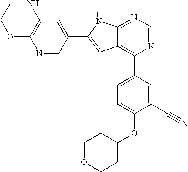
N1=CC(C2=CC3=C(C4=CC=C(OC5CCOCC5)C(C#N)=C4)N=CN=C3N2)=CC2=C1OCCN2
